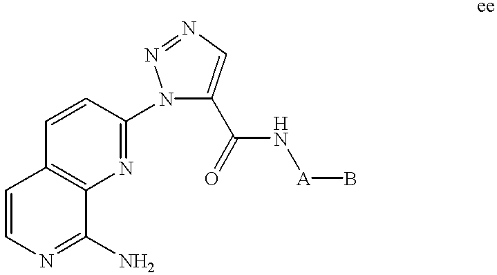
C1=CC2=C(N=C1N1C(C(N[A]B)=O)=CN=N1)C(N)=NC=C2
